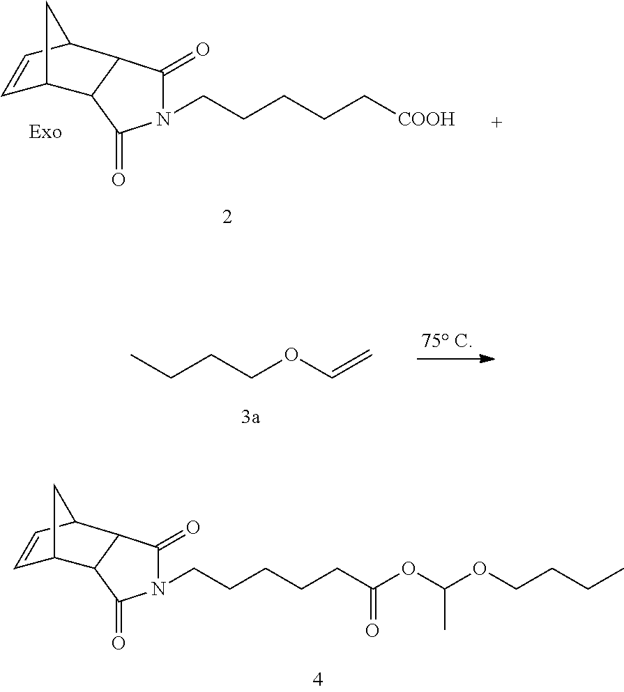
C(CCCC[COOH])N1C(=O)C2C(C1=O)C1C=CC2C1.CCCCOC=C.C(CCCCC(OC(OCCCC)C)=O)N1C(=O)C2C(C1=O)C1C=CC2C1
